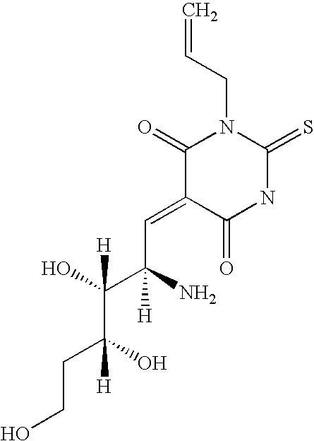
O=C1C(=CC(C(C(O)(CCO)[H])(O)[H])(N)[H])C(=O)N(CC=C)C(=S)N1
